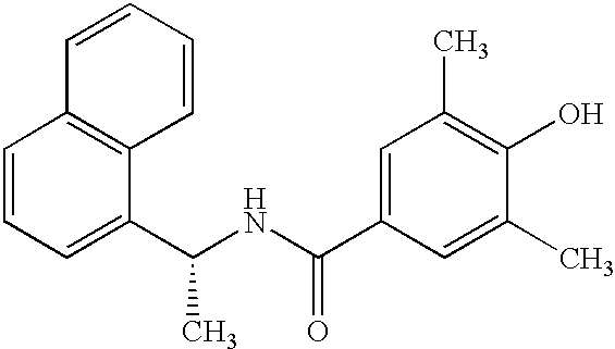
C1=CC=C(C(C)NC(=O)C2=CC(C)=C(O)C(C)=C2)C2=C1C=CC=C2
